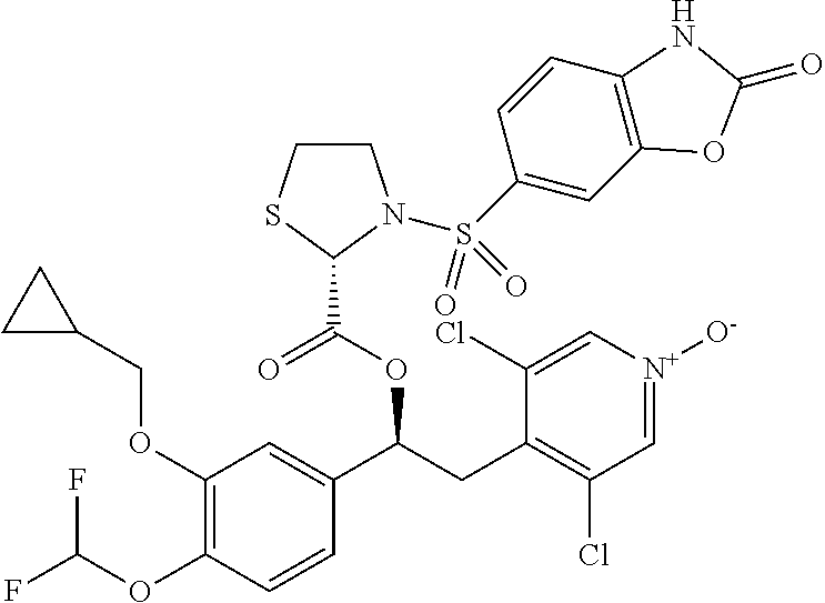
C1(OCC2CC2)=C(OC(F)F)C=CC(C(CC2=C(Cl)C=[N+]([O-])C=C2Cl)OC(=O)C2N(S(C3=CC4=C(C=C3)NC(=O)O4)(=O)=O)CCS2)=C1
